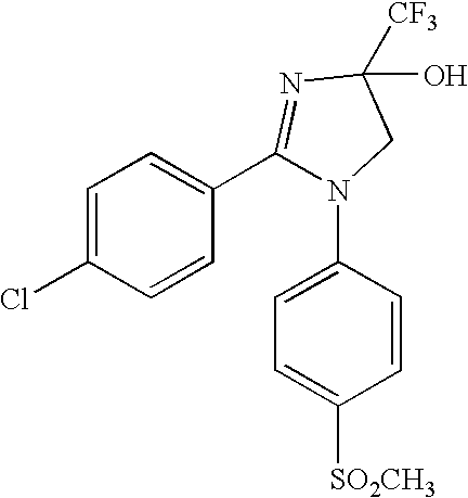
C1=C(Cl)C=CC(C2=NC([CF3])(O)CN2C2=CC=C([SO2CH3])C=C2)=C1
